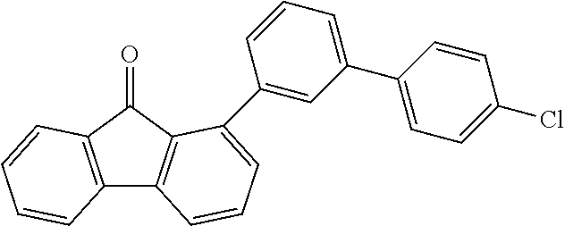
C12=C(C(=O)C3=C1C=CC=C3C1=CC(C3=CC=C(Cl)C=C3)=CC=C1)C=CC=C2
